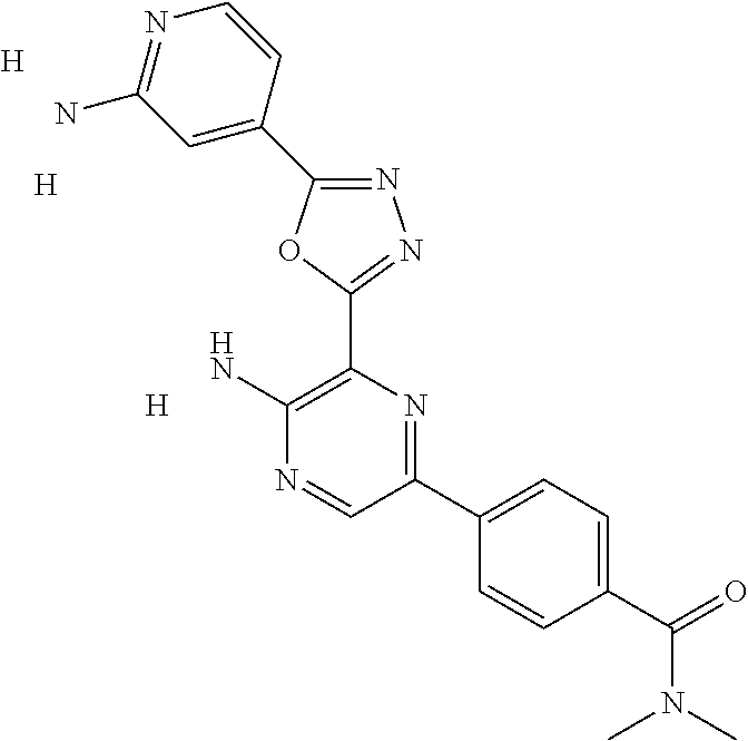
[H].N1=C(C2=CC(N)=NC=C2)OC(C2=C(N)N=CC(C3=CC=C(C(=O)N(C)C)C=C3)=N2)=N1.[H].[H]
